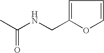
CC(NCC1=CC=CO1)=O
